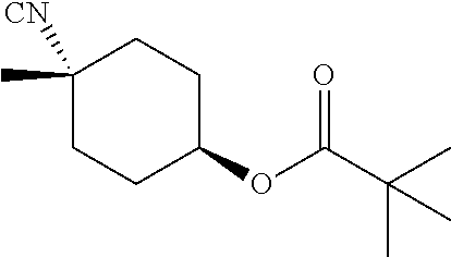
C1(C)([CN])CCC(OC(C(C)(C)C)=O)CC1
